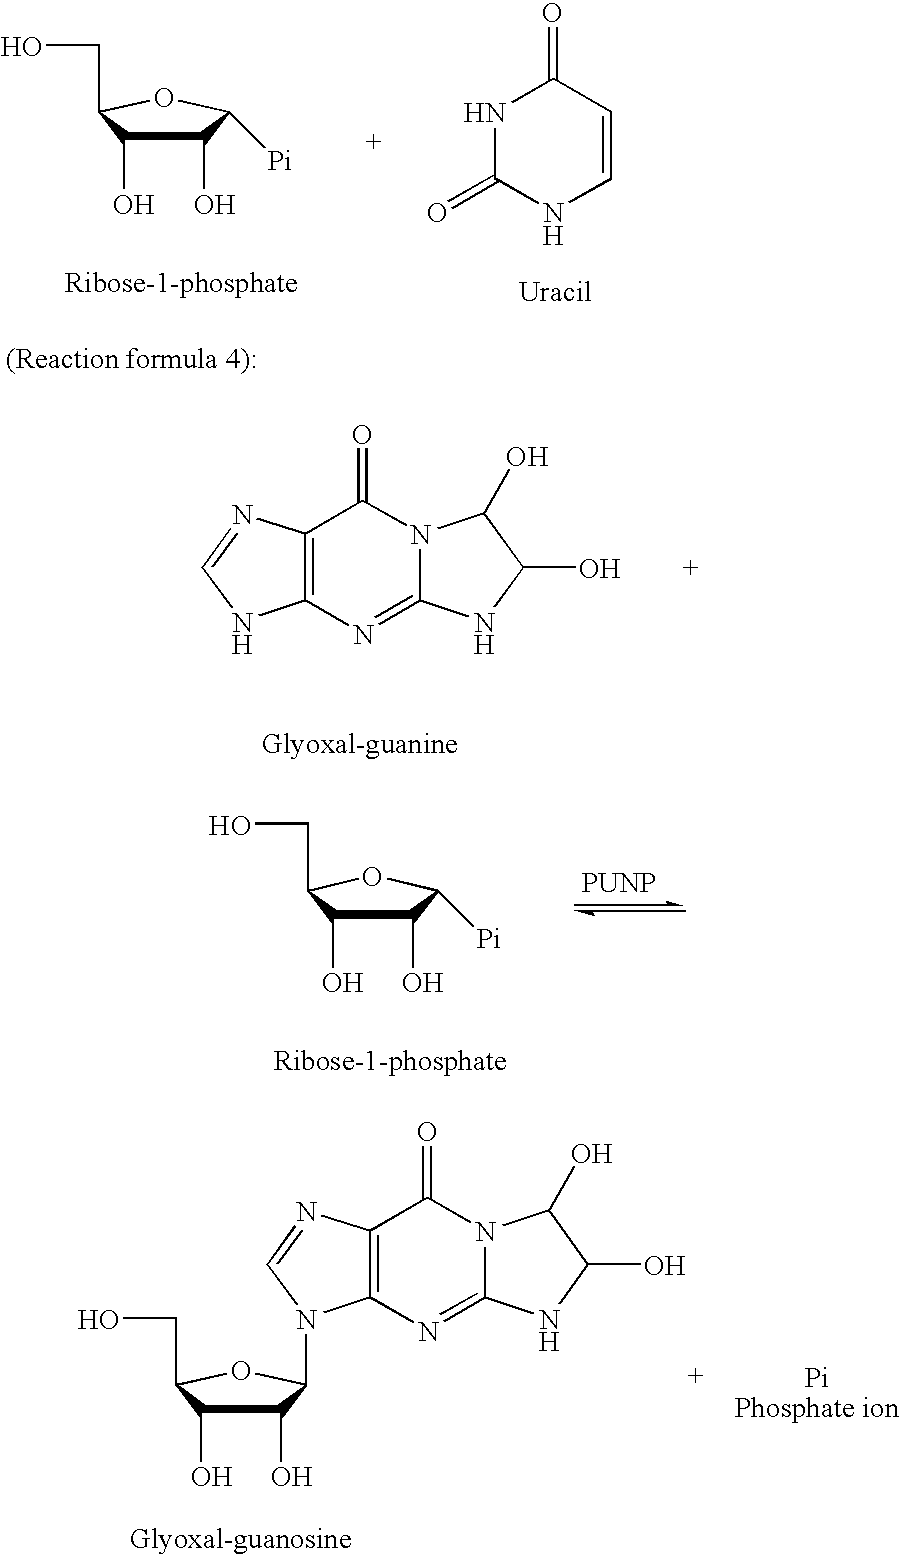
C1(O)C(O)C(CO)OC1[Pi].N1C(=O)NC=CC1=O.C12=C(N=C3N(C1=O)C(O)C(O)N3)NC=N2.C1(O)C(O)C(CO)OC1[Pi].[PUNP].C1(O)C(O)C(CO)OC1N1C2=C(C(=O)N3C(=N2)NC(O)C3O)N=C1
